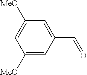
C1([MeO])=CC(C=O)=CC([MeO])=C1
